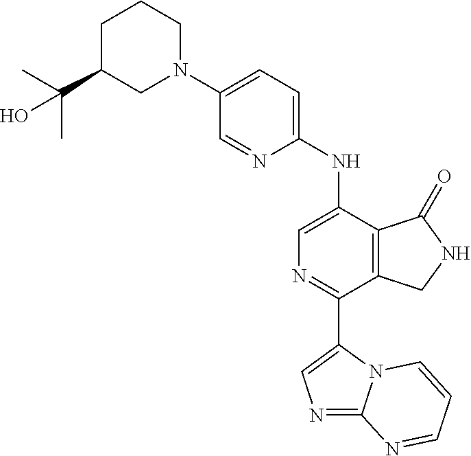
N1=C2N(C(C3=NC=C(NC4=CC=C(N5CCCC(C(C)(C)O)C5)C=N4)C4=C3CNC4=O)=C1)C=CC=N2
